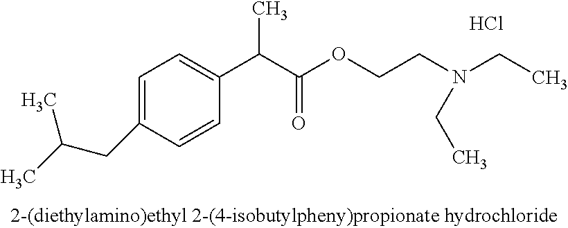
Cl.C1=C(CC(C)C)C=CC(C(C(OCCN(CC)CC)=O)C)=C1
